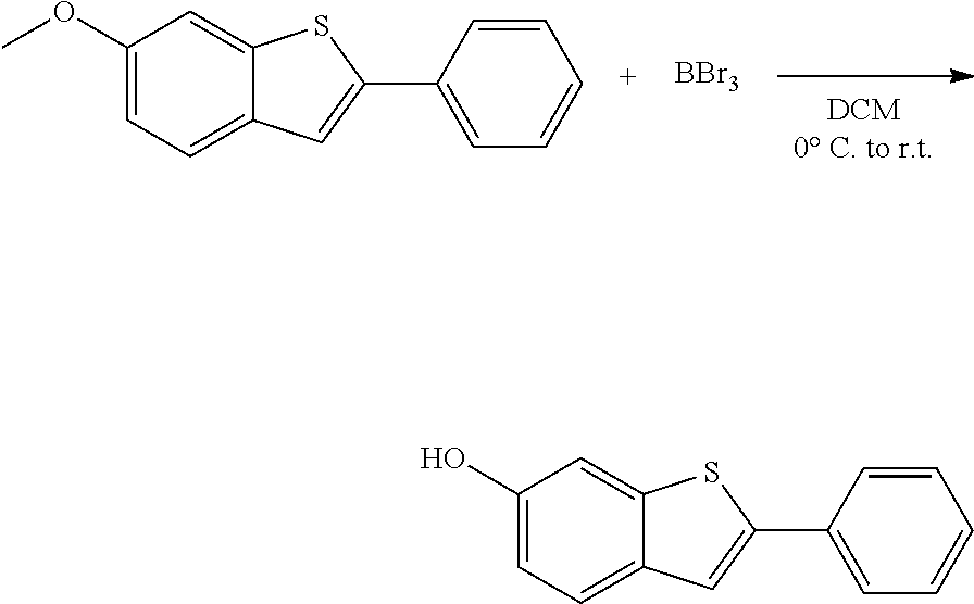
C1(OC)=CC=C2C(=C1)SC(C1=CC=CC=C1)=C2.[BBr3].C1(O)=CC=C2C(=C1)SC(C1=CC=CC=C1)=C2
